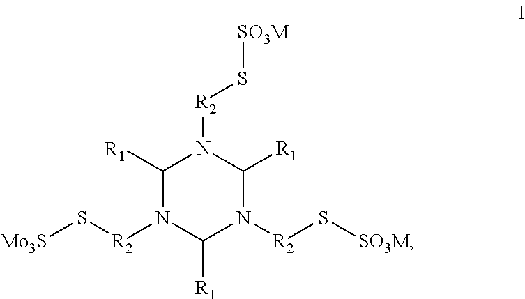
C1([R1])N([R2]S[Mo3S])C([R1])N([R2]S[SO3M])C([R1])N1[R2]S[SO3M]
